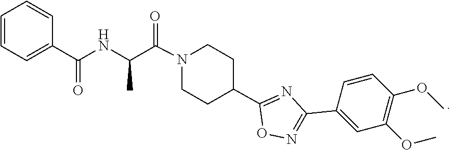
N1=C(C2CCN(C(=O)C(NC(C3=CC=CC=C3)=O)C)CC2)ON=C1C1=CC(OC)=C(OC)C=C1
